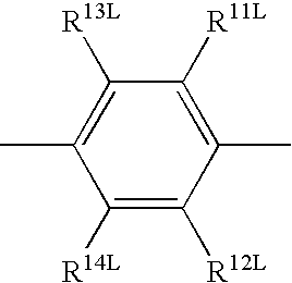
C1([R13L])=C(C)C([R14L])=C([R12L])C(C)=C1[R11L]
